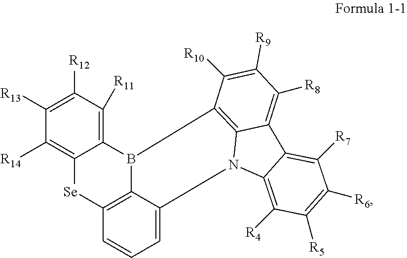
C1([R13])=C([R12])C([R11])=C2C(=C1[R14])[Se]C1=C3B2C2=C4N(C3=CC=C1)C1=C([R4])C([R5])=C([R6])C([R7])=C1C4=C([R8])C([R9])=C2[R10]
